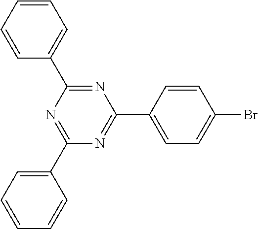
C1=CC(C2=NC(C3=CC=C(Br)C=C3)=NC(C3=CC=CC=C3)=N2)=CC=C1
